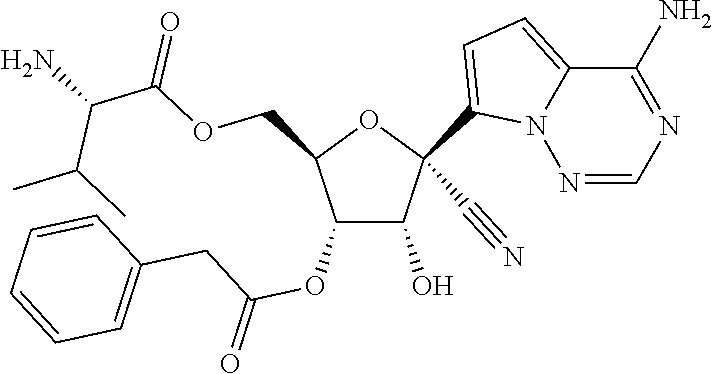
O(CC1C(OC(CC2=CC=CC=C2)=O)C(O)C(C#N)(C2=CC=C3N2N=CN=C3N)O1)C(=O)C(N)C(C)C
